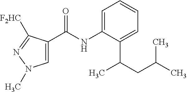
C1=C(NC(=O)C2=CN(C)N=C2[F2HC])C(C(CC(C)C)C)=CC=C1
